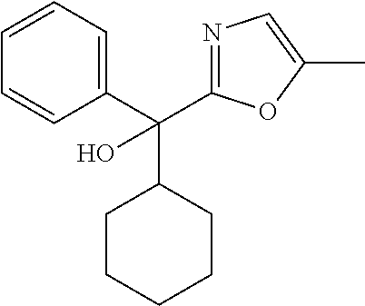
C1=CC=C(C(C2CCCCC2)(O)C2=NC=C(C)O2)C=C1
